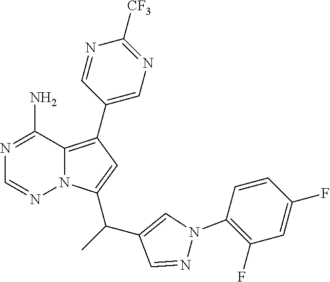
N1=C(N)C2=C(C3=CN=C([CF3])N=C3)C=C(C(C)C3=CN(C4=C(F)C=C(F)C=C4)N=C3)N2N=C1
